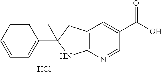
C1(C2=CC=CC=C2)(C)NC2=C(C1)C=C(C(O)=O)C=N2.Cl
